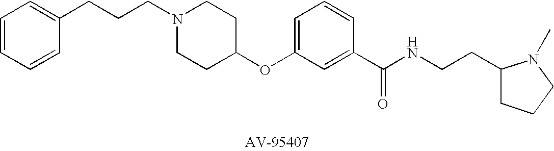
C(CN1CCC(OC2=CC=CC(C(NCCC3CCCN3C)=O)=C2)CC1)CC1=CC=CC=C1
